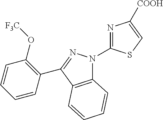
C12=C(C(C3=C(O[F3C])C=CC=C3)=NN1C1=NC([COOH])=CS1)C=CC=C2
